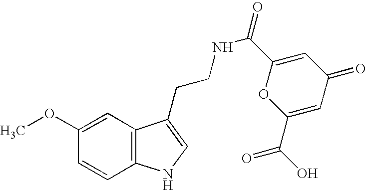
COC1=CC2=C(C=C1)NC=C2CCNC(C1=CC(=O)C=C(C(O)=O)O1)=O
